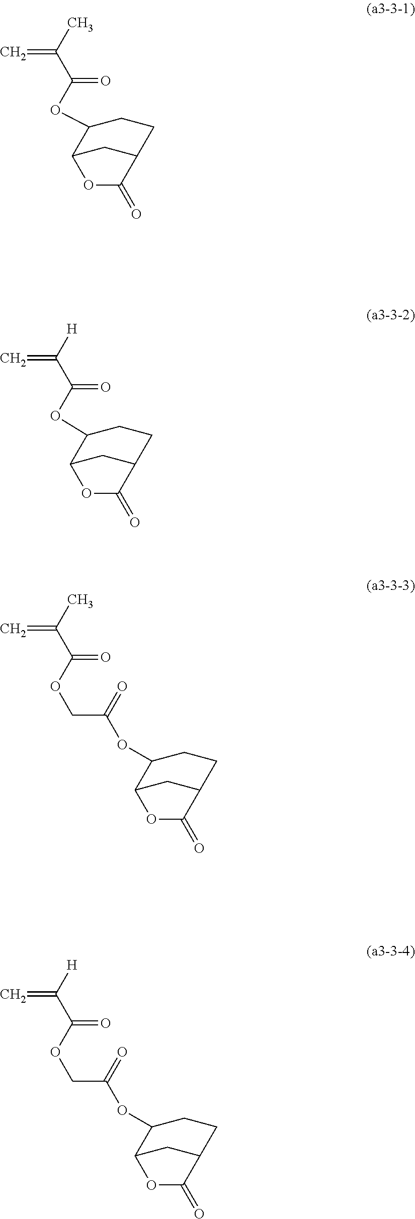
C=C(C(=O)OC1C2CC(CC1)C(=O)O2)C.C=C(C(=O)OC1C2CC(CC1)C(=O)O2)[H].C=C(C(=O)OCC(=O)OC1C2CC(CC1)C(=O)O2)C.C=C(C(=O)OCC(=O)OC1C2CC(CC1)C(=O)O2)[H]
